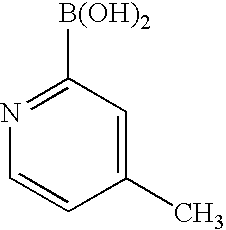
C1(C)=CC([B(OH)2])=NC=C1
